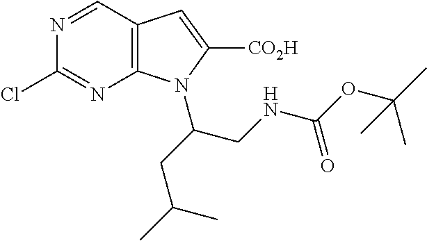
C12=C(C=NC(Cl)=N1)C=C([CO2H])N2C(CNC(=O)OC(C)(C)C)CC(C)C
